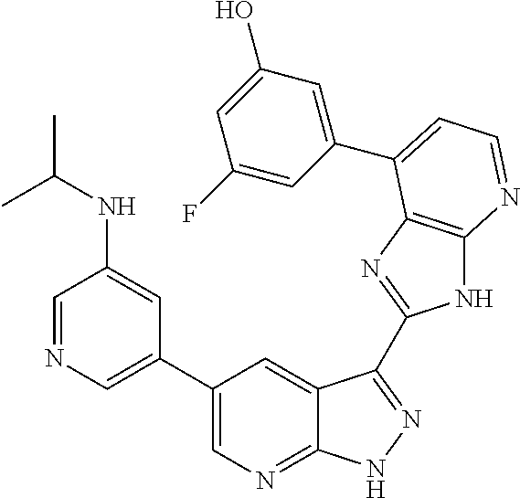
C1(C2=CN=CC(NC(C)C)=C2)=CN=C2C(=C1)C(C1=NC3=C(N1)N=CC=C3C1=CC(O)=CC(F)=C1)=NN2
